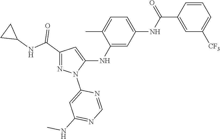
C1(C(NC2CC2)=O)=NN(C2=CC(NC)=NC=N2)C(NC2=CC(NC(C3=CC([CF3])=CC=C3)=O)=CC=C2C)=C1
